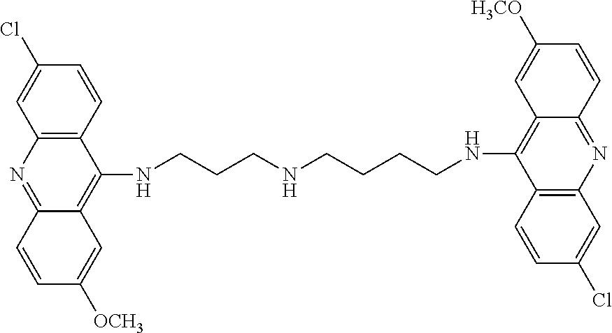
C12=C(C=CC(Cl)=C1)C(NCCCNCCCCNC1=C3C(=NC4=C1C=CC(Cl)=C4)C=CC([H3CO])=C3)=C1C(=N2)C=CC([OCH3])=C1
